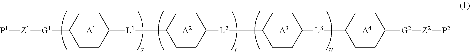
[A3].[A2].C1CC([G1][Z1][P1])CCC1[L1]C1CCC([L2]C2CCC([L3]C3CCC([G2][Z2][P2])CC3)CC2)CC1.[A4].[A1]
